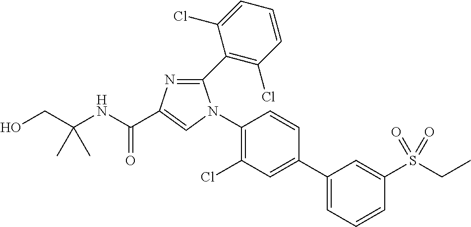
C(C(NC(=O)C1=CN(C2=C(Cl)C=C(C3=CC=CC(S(CC)(=O)=O)=C3)C=C2)C(C2=C(Cl)C=CC=C2Cl)=N1)(C)C)O
